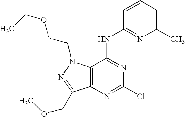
C12=C(N(CCOCC)N=C1COC)C(NC1=NC(C)=CC=C1)=NC(Cl)=N2
